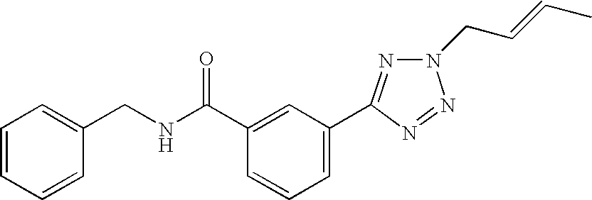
C1=CC=CC(CNC(C2=CC(C3=NN(CC=CC)N=N3)=CC=C2)=O)=C1
